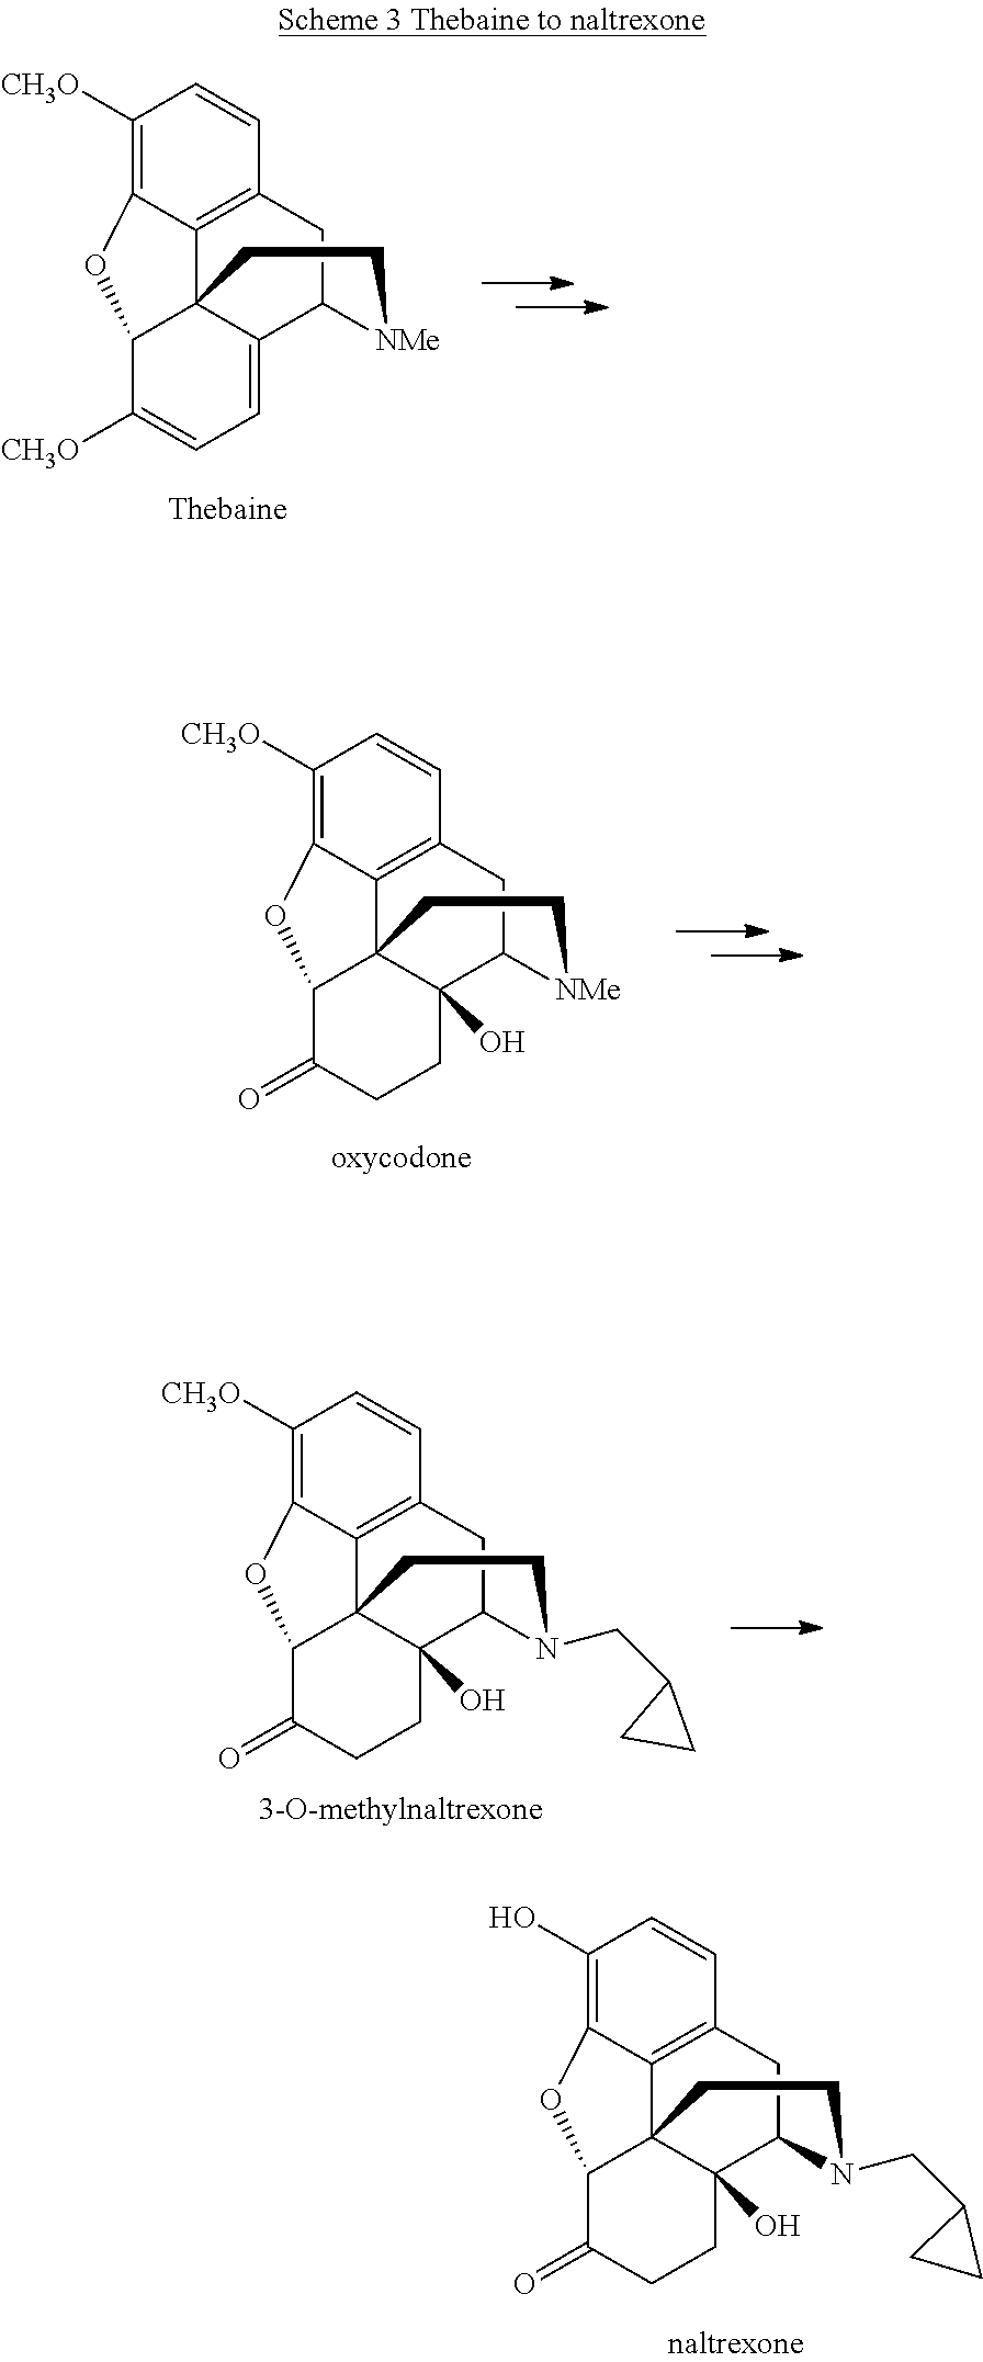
C1([CH3O])=C2C3=C(C=C1)CC1C4=CC=C([CH3O])C(C34CC[NMe]1)O2.C1([CH3O])=C2C3=C(C=C1)CC1C4(O)C3(C(C(=O)CC4)O2)CC[NMe]1.C1([CH3O])=C2C3=C(C=C1)CC1C4(O)C3(C(C(=O)CC4)O2)CCN1CC1CC1.C1(O)=C2C3=C(C=C1)CC1C4(O)C3(C(C(=O)CC4)O2)CCN1CC1CC1
